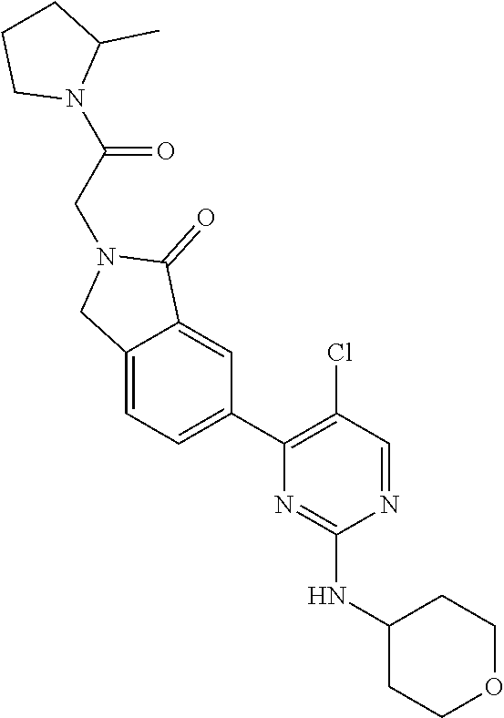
N1=CC(Cl)=C(C2=CC=C3C(=C2)C(=O)N(CC(=O)N2C(C)CCC2)C3)N=C1NC1CCOCC1
